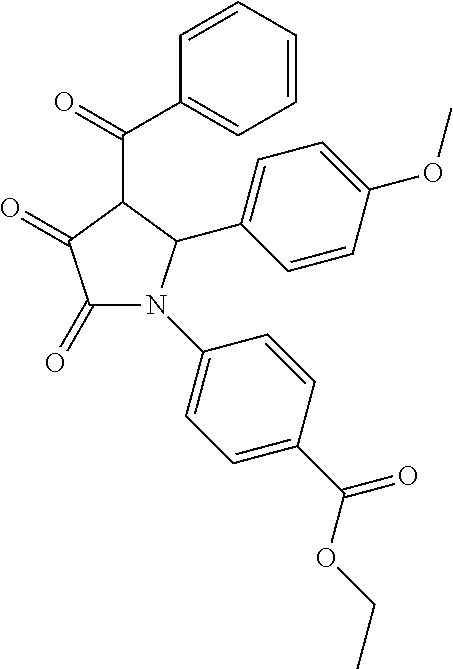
C1(=O)C(=O)C(C(=O)C2=CC=CC=C2)C(C2=CC=C(OC)C=C2)N1C1=CC=C(C(OCC)=O)C=C1
